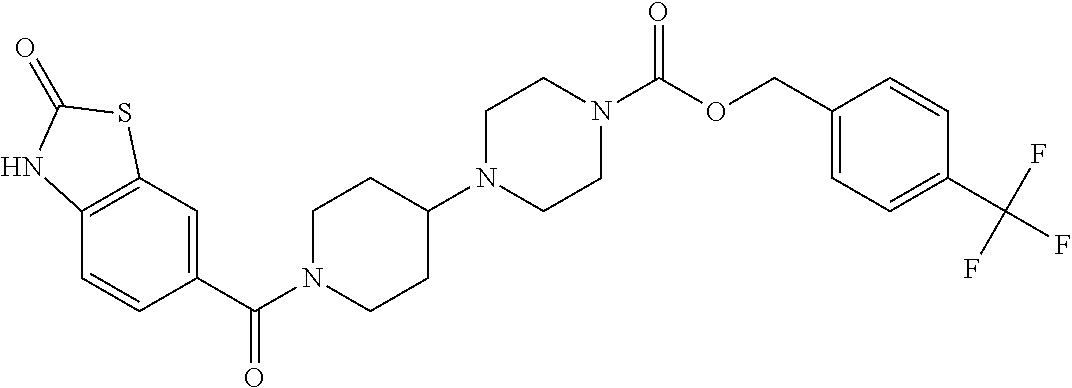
C12=C(C=C(C(=O)N3CCC(N4CCN(C(=O)OCC5=CC=C(C(F)(F)F)C=C5)CC4)CC3)C=C1)SC(=O)N2
